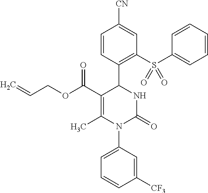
C1=CC(C2C(C(OCC=C)=O)=C(C)N(C3=CC=CC([CF3])=C3)C(=O)N2)=C(S(C2=CC=CC=C2)(=O)=O)C=C1[CN]
